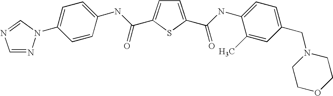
C1=C(C(=O)NC2=CC=C(CN3CCOCC3)C=C2C)SC(C(NC2=CC=C(N3N=CN=C3)C=C2)=O)=C1
